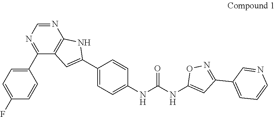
C1(C2=NC=NC3=C2C=C(C2=CC=C(NC(NC4=CC(C5=CC=CN=C5)=NO4)=O)C=C2)N3)=CC=C(F)C=C1
